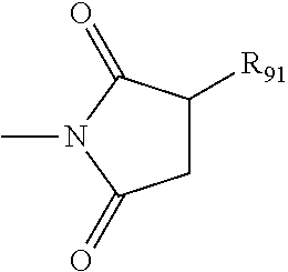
CN1C(=O)CC([R91])C1=O
